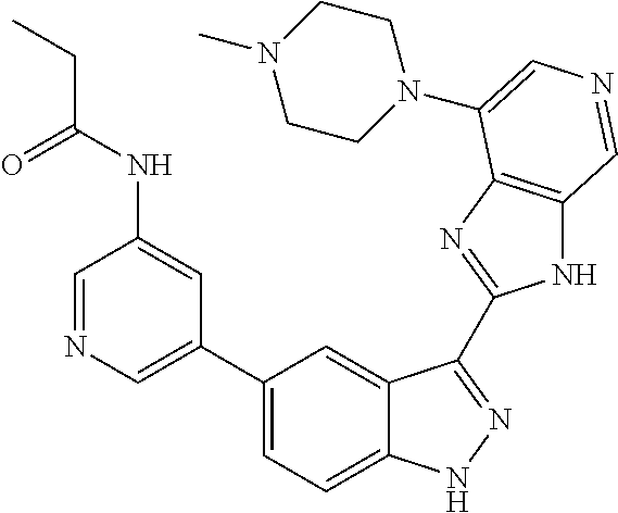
C1(C2=CN=CC(NC(CC)=O)=C2)=CC=C2C(=C1)C(C1=NC3=C(N1)C=NC=C3N1CCN(C)CC1)=NN2
